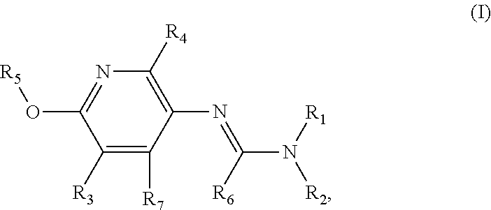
C1([R3])=C([R7])C(N=C(N([R1])[R2])[R6])=C([R4])N=C1O[R5]
